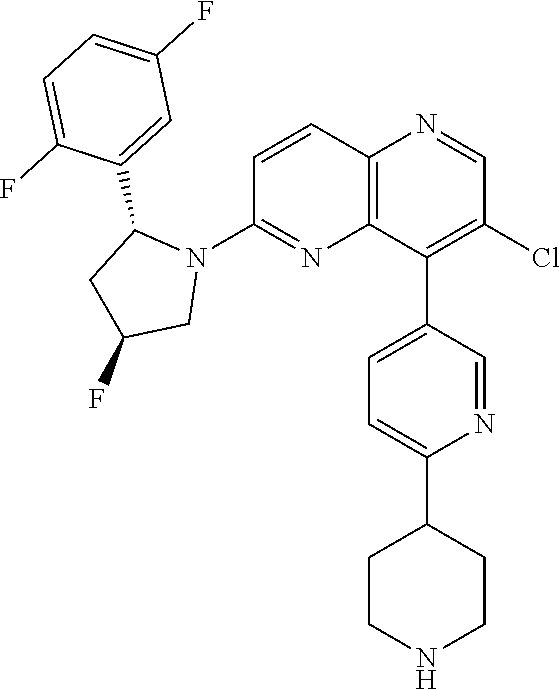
C1=CC2=C(N=C1N1C(C3=CC(F)=CC=C3F)CC(F)C1)C(C1=CC=C(C3CCNCC3)N=C1)=C(Cl)C=N2
